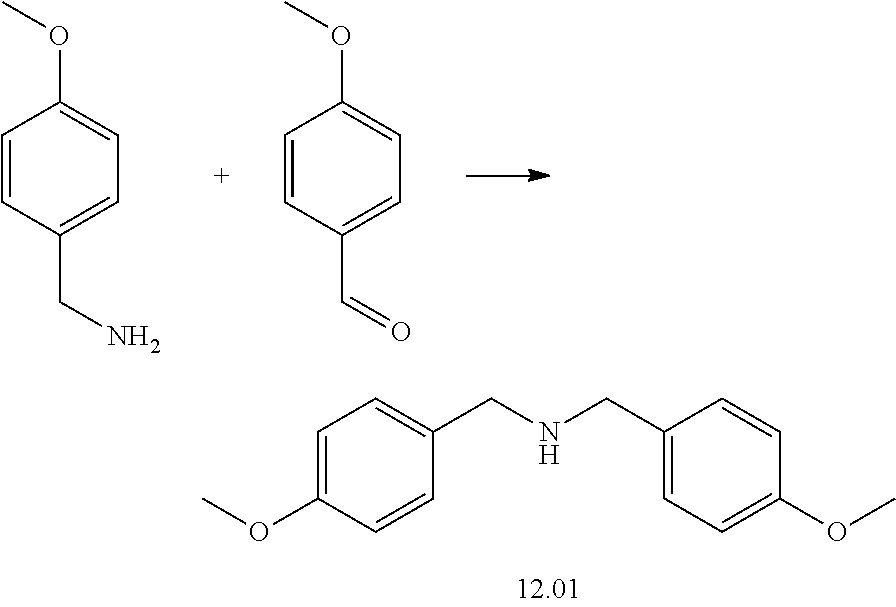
C1=CC(CN)=CC=C1OC.C1=CC(C=O)=CC=C1OC.C1=C(OC)C=CC(CNCC2=CC=C(OC)C=C2)=C1
